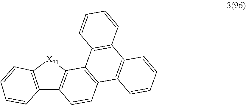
C12=C(C=CC=C1)[X71]C1=C2C=CC2=C1C1=C(C3=C2C=CC=C3)C=CC=C1
